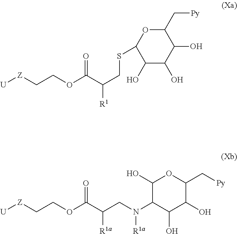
[U][Z]CCOC(C(CN(C1C(O)C(O)C(C[Py])OC1O)[R1a])[R1a])=O.C1(SCC(C(OCC[Z][U])=O)[R1])C(O)C(O)C(O)C(C[Py])O1
